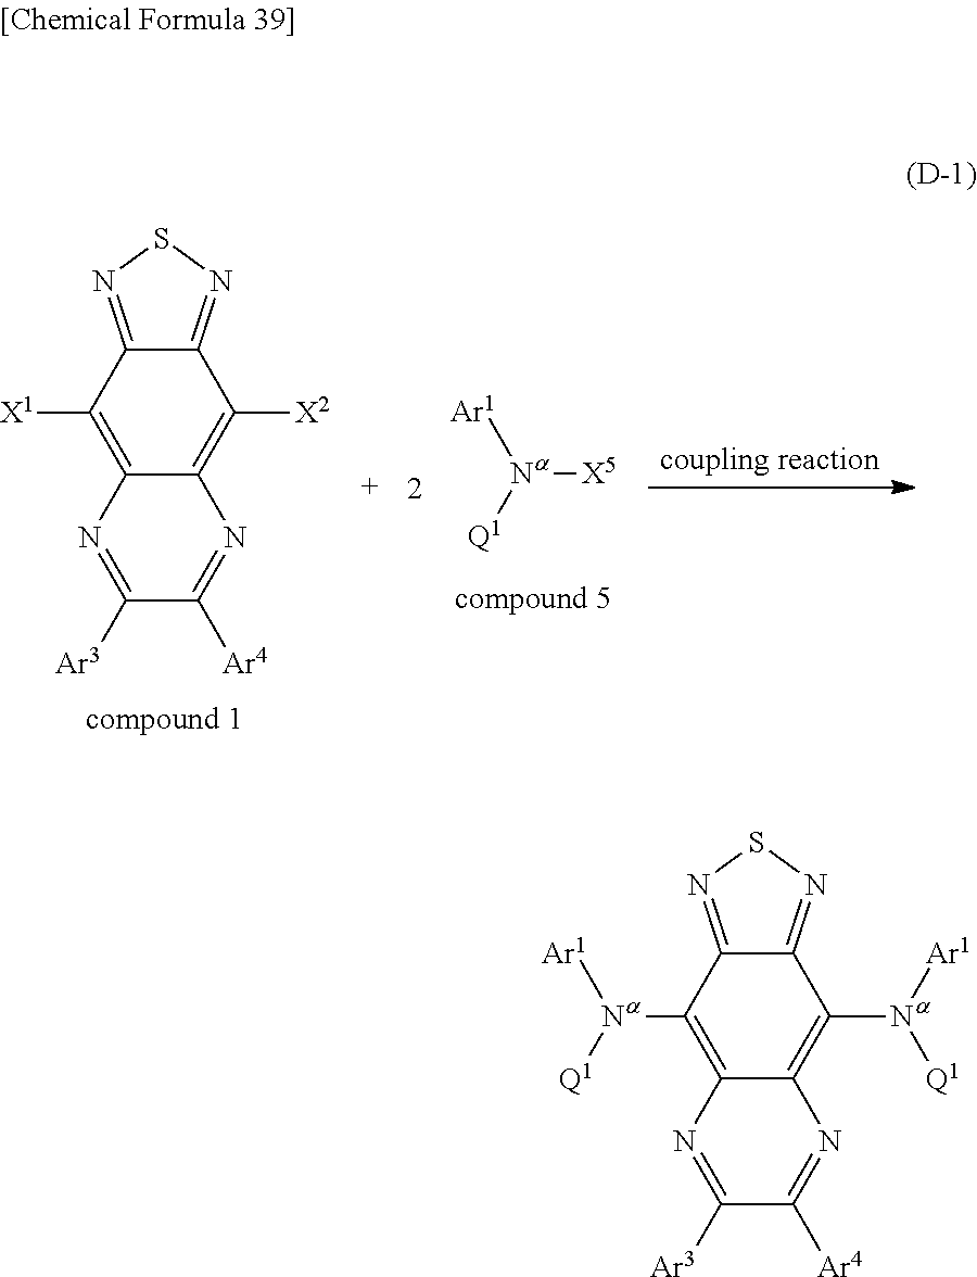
C12=C([X2])C3=NSN=C3C([X1])=C1N=C([Ar3])C([Ar4])=N2.[X5][Na]([Q1])[Ar1].C12=C([Na]([Ar1])[Q1])C3=NSN=C3C([Na]([Q1])[Ar1])=C1N=C([Ar3])C([Ar4])=N2
